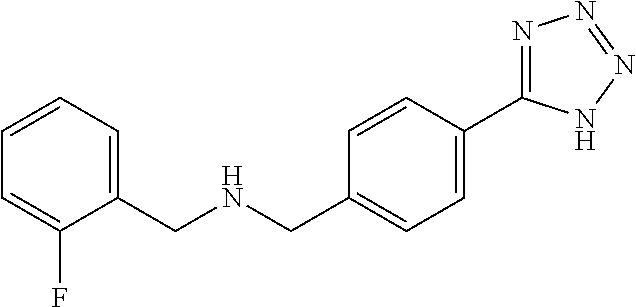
C1(CNCC2=CC=C(C3=NN=NN3)C=C2)=CC=CC=C1F
